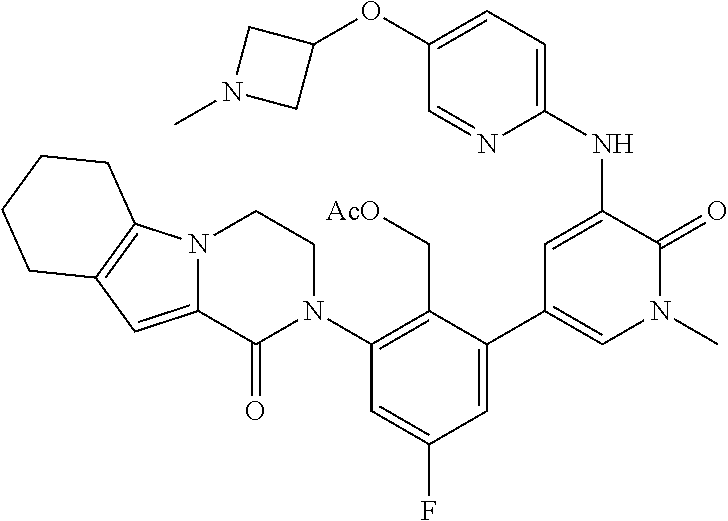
C1=C(NC2=CC=C(OC3CN(C)C3)C=N2)C(=O)N(C)C=C1C1=CC(F)=CC(N2CCN3C(=CC4=C3CCCC4)C2=O)=C1C[AcO]
